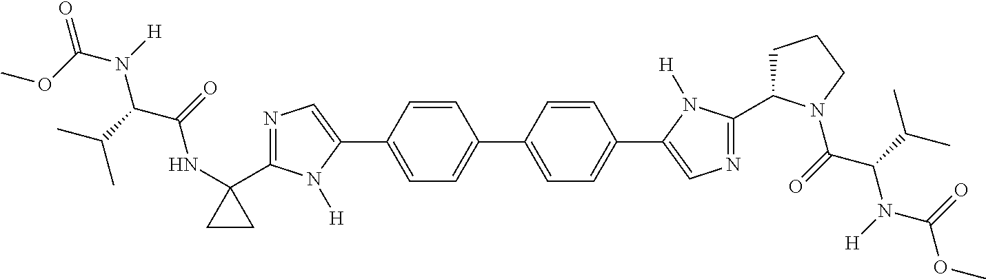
C1=C(C2=CN=C(C3(NC(=O)C(C(C)C)N(C(=O)OC)[H])CC3)N2[H])C=CC(C2=CC=C(C3=CN=C(C4CCCN4C(=O)C(C(C)C)N(C(OC)=O)[H])N3[H])C=C2)=C1
